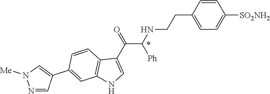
C1=CC(CCNC(C(C2=CNC3=C2C=CC(C2=CN([Me])N=C2)=C3)=O)[Ph])=CC=C1[SO2NH2]
